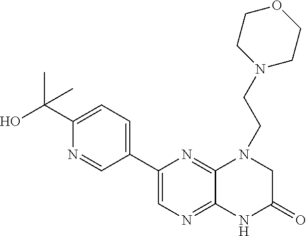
C1(C2=CC=C(C(O)(C)C)N=C2)=CN=C2C(=N1)N(CCN1CCOCC1)CC(=O)N2
